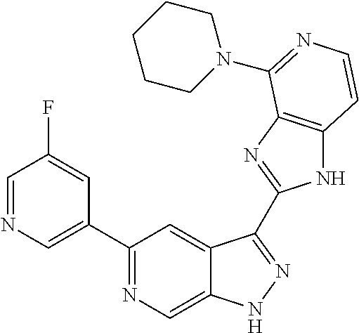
C1(C2=CN=CC(F)=C2)=NC=C2C(=C1)C(C1=NC3=C(N1)C=CN=C3N1CCCCC1)=NN2
